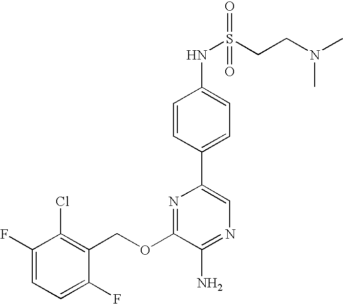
C1(OCC2=C(Cl)C(F)=CC=C2F)=NC(C2=CC=C(NS(CCN(C)C)(=O)=O)C=C2)=CN=C1N
